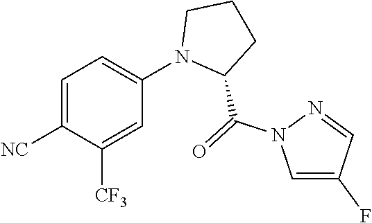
C1=C(N2C(C(N3C=C(F)C=N3)=O)CCC2)C=C([CF3])C([NC])=C1
